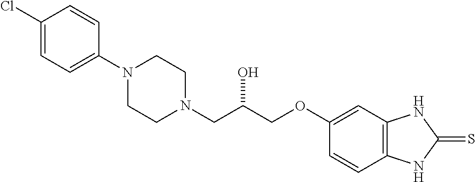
C1(Cl)=CC=C(N2CCN(CC(COC3=CC4=C(C=C3)NC(=S)N4)O)CC2)C=C1
